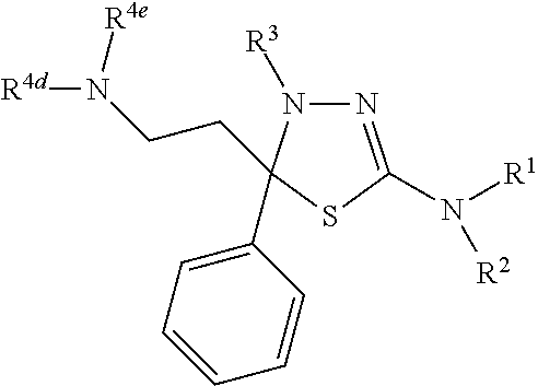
C1(C2(CCN([R4e])[R4d])N([R3])N=C(N([R1])[R2])S2)=CC=CC=C1
